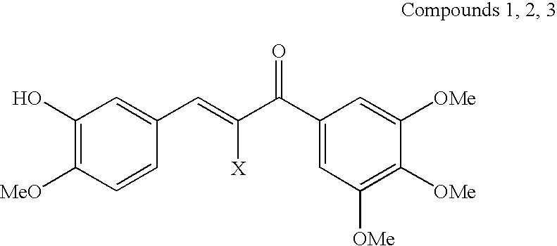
C1(O)=C([MeO])C=CC(C=C(C(=O)C2=CC([OMe])=C([OMe])C([OMe])=C2)[X])=C1
